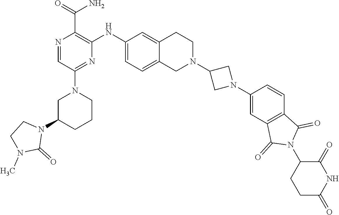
C1C(N2CCN(C)C2=O)CCCN1C1=NC(NC2=CC=C3C(=C2)CCN(C2CN(C4=CC5=C(C=C4)C(=O)N(C4C(=O)NC(=O)CC4)C5=O)C2)C3)=C(C(N)=O)N=C1
